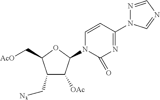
C1(C[N3])C([OAc])C(N2C=CC(N3N=CN=C3)=NC2=O)OC1C[AcO]
